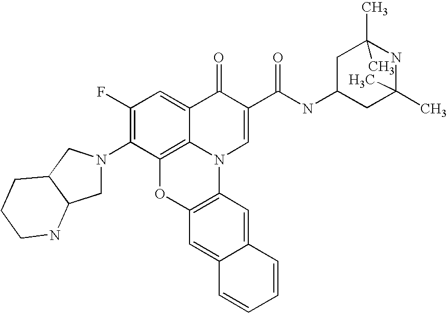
C1(F)=C(N2CC3C(C2)CCCN3)C2=C3C(=C1)C(=O)C(C(=O)NC1CC(C)(C)NC(C)(C)C1)=CN3C1=C(O2)C=C2C(=C1)C=CC=C2
